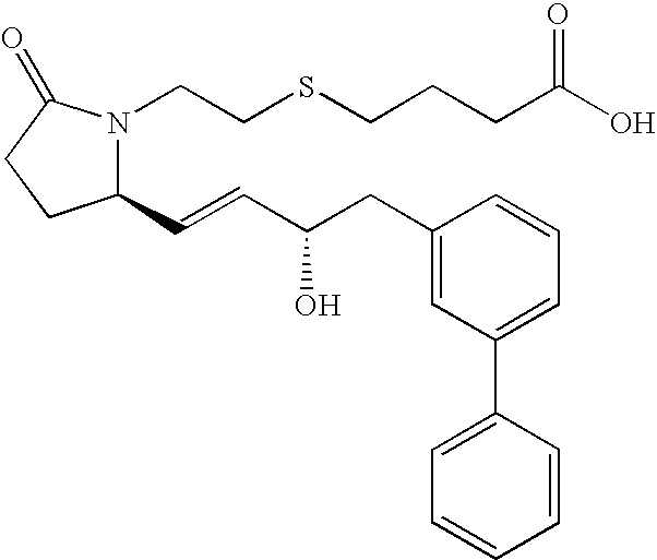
C1(C=CC(O)CC2=CC(C3=CC=CC=C3)=CC=C2)N(CCSCCCC(O)=O)C(=O)CC1
